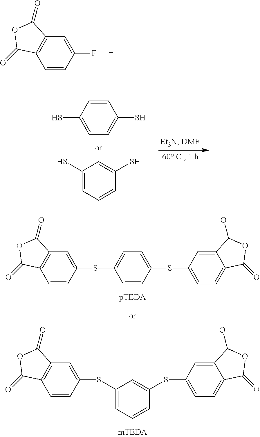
C1=CC(SC2=CC=C(SC3=CC=C4C(=C3)C(O)OC4=O)C=C2)=CC2=C1C(=O)OC2=O.C1=CC(SC2=CC=CC(SC3=CC=C4C(=C3)C(O)OC4=O)=C2)=CC2=C1C(=O)OC2=O.C1=CC(F)=CC2=C1C(=O)OC2=O.C1(S)=CC=C(S)C=C1.C1(S)=CC=CC(S)=C1
